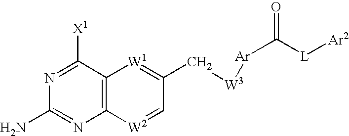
C12=C(C([X1])=NC(N)=N1)[W1]=C(C[W3][Ar]C([L][Ar2])=O)C=[W2]2
